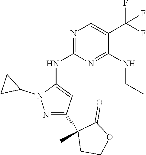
N1=C(NC2=CC(C3(C)CCOC3=O)=NN2C2CC2)N=C(NCC)C(C(F)(F)F)=C1
